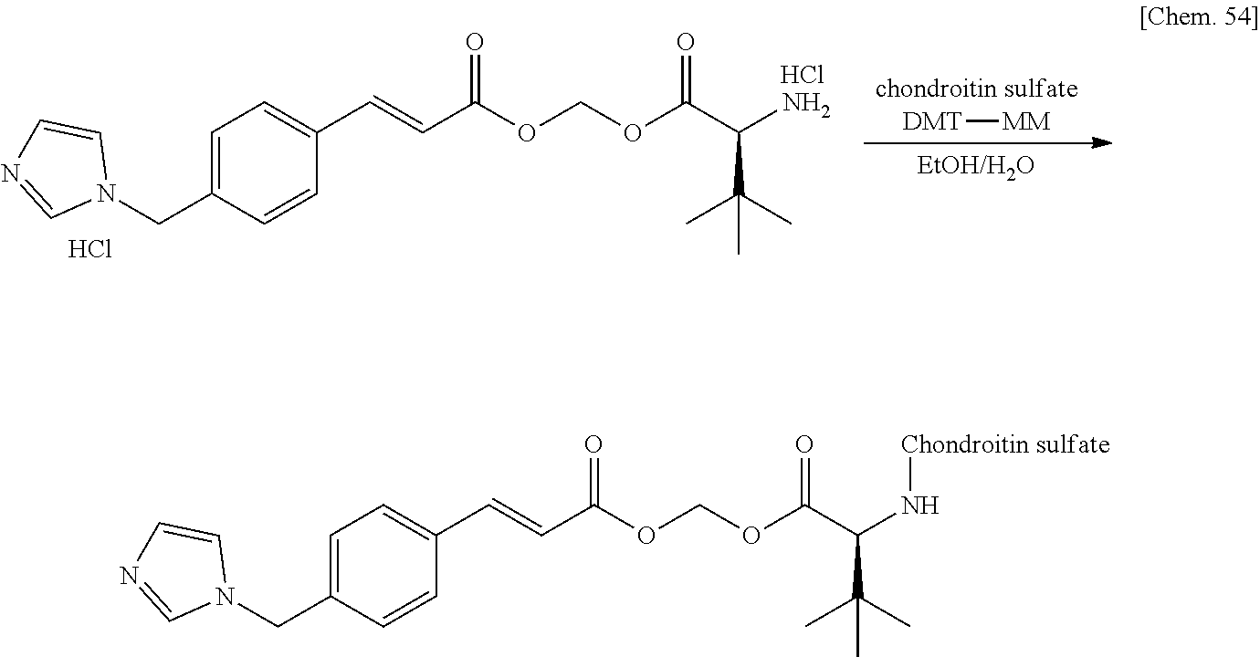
[chondroitin sulfate].[DMT][MM].[EtOH/H2O].Cl.Cl.N1(CC2=CC=C(C=CC(=O)OCOC(=O)C(N)C(C)(C)C)C=C2)C=CN=C1.N1(CC2=CC=C(C=CC(=O)OCOC(=O)C(N[Chondroitin sulfate])C(C)(C)C)C=C2)C=CN=C1
